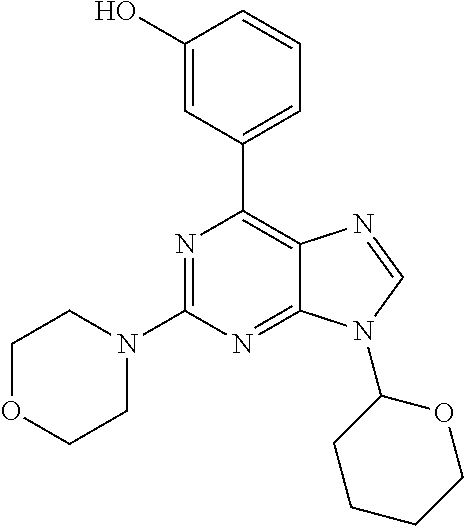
N1=C(N2CCOCC2)N=C2C(=C1C1=CC=CC(O)=C1)N=CN2C1CCCCO1
